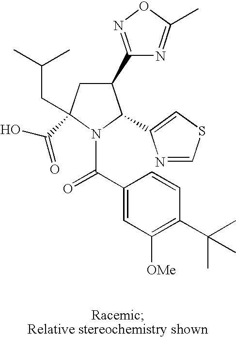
C1(C2=NOC(C)=N2)CC(CC(C)C)(C(O)=O)N(C(C2=CC([OMe])=C(C(C)(C)C)C=C2)=O)C1C1=CSC=N1
